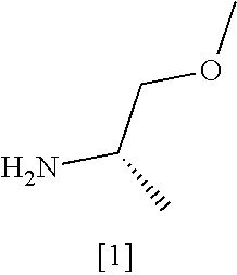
NC(C)COC
